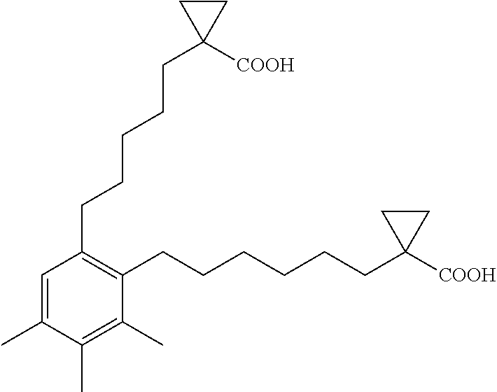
C1=C(C)C(C)=C(C)C(CCCCCCC2([COOH])CC2)=C1CCCCCC1([COOH])CC1
